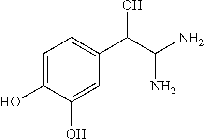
C1=C(O)C(O)=CC(C(C(N)N)O)=C1
